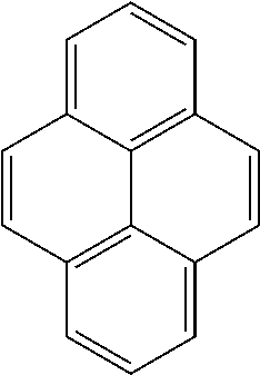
C1=CC2=C3C4=C(C=CC3=CC=C2)C=CC=C14
